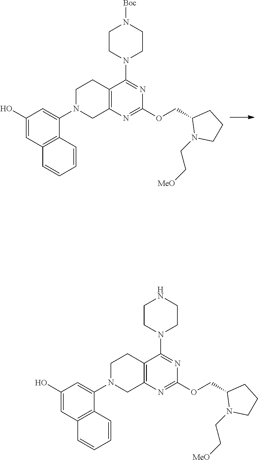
C1CN(C2=CC(O)=CC3=C2C=CC=C3)CC2=C1C(N1CCN([Boc])CC1)=NC(OCC1N(CC[MeO])CCC1)=N2.C1CN(C2=CC(O)=CC3=C2C=CC=C3)CC2=C1C(N1CCNCC1)=NC(OCC1N(CC[MeO])CCC1)=N2
